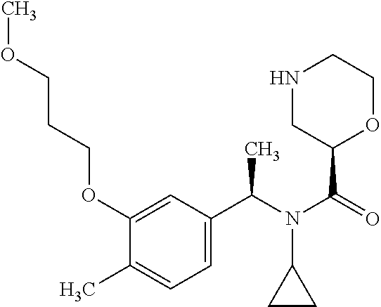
C1(OCCCOC)=CC(C(N(C(=O)C2OCCNC2)C2CC2)C)=CC=C1C
